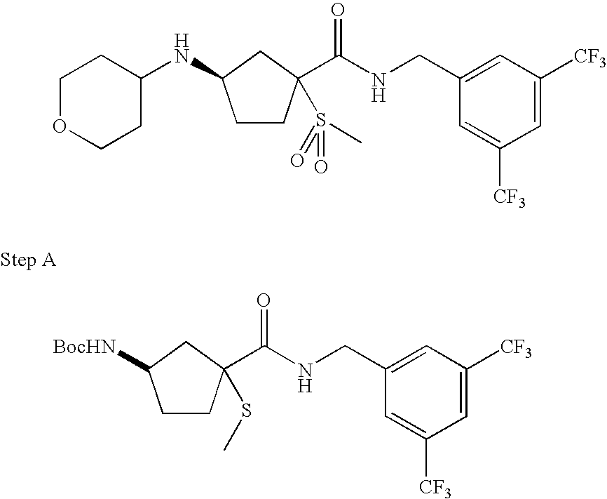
C1CC(C(NCC2=CC([CF3])=CC([CF3])=C2)=O)(SC)CC1[BocHN].C1CC(C(NCC2=CC([CF3])=CC([CF3])=C2)=O)(S(=O)(=O)C)CC1NC1CCOCC1
